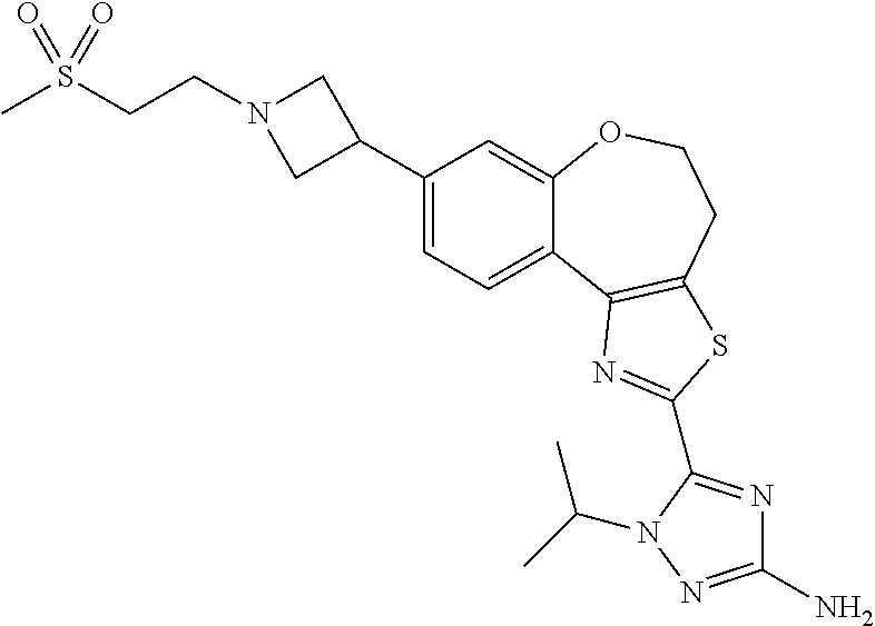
C1=C(C2CN(CCS(=O)(C)=O)C2)C=C2C(=C1)C1=C(CCO2)SC(C2=NC(N)=NN2C(C)C)=N1
